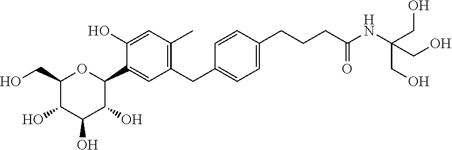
C1(CO)C(O)C(O)C(O)C(C2=CC(CC3=CC=C(CCCC(=O)NC(CO)(CO)CO)C=C3)=C(C)C=C2O)O1
